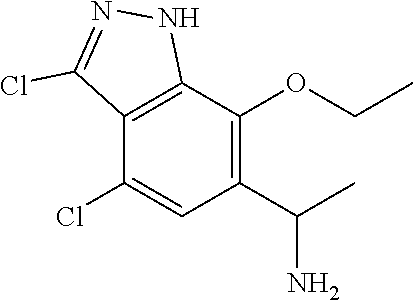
NC(C)C1=C(OCC)C2=C(C(Cl)=C1)C(Cl)=NN2
